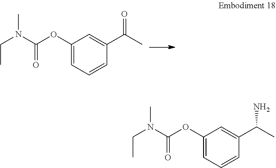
C1(OC(N(CC)C)=O)=CC=CC(C(C)=O)=C1.C1(OC(N(CC)C)=O)=CC=CC(C(C)N)=C1
